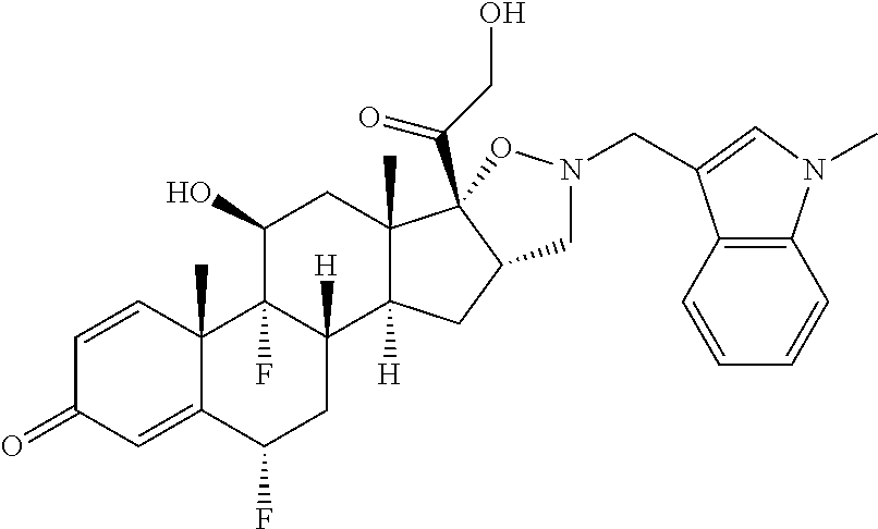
C1=CC2(C)C(=CC1=O)C(F)CC1([H])C2(F)C(O)CC2(C)C1([H])CC1C2(C(CO)=O)ON(CC2=CN(C)C3=C2C=CC=C3)C1
